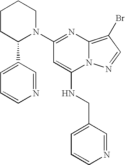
C1(N2CCCCC2C2=CC=CN=C2)=NC2=C(Br)C=NN2C(NCC2=CC=CN=C2)=C1
